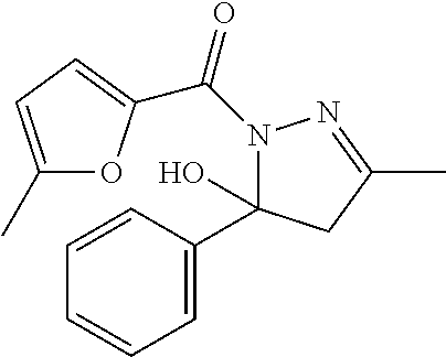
C1(C)=CC=C(C(N2C(C3=CC=CC=C3)(O)CC(C)=N2)=O)O1
